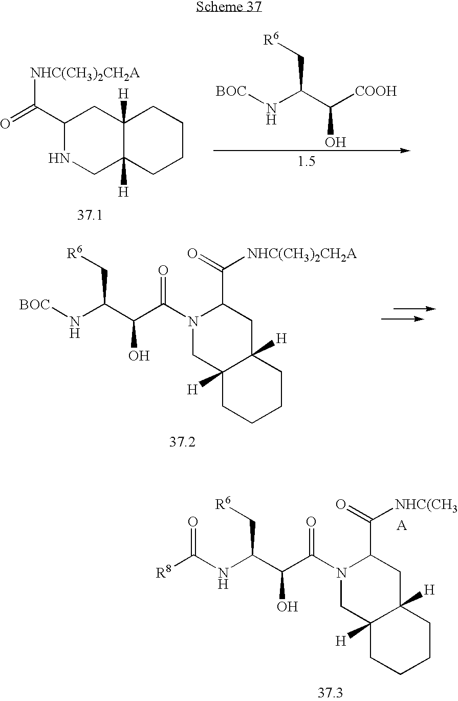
O=C(C1NCC2([H])C([H])(C1)CCCC2)[NHC(CH3)2CH2A].[BOC]NC(C([COOH])O)C[R6].[BOC]NC(C(O)C(N1CC2([H])C([H])(CC1C(=O)[NHC(CH3)2CH2A])CCCC2)=O)C[R6].C(NC(C(O)C(N1CC2([H])C([H])(CC1C(=O)[NHC(CH3])CCCC2)=O)C[R6])([R8])=O
